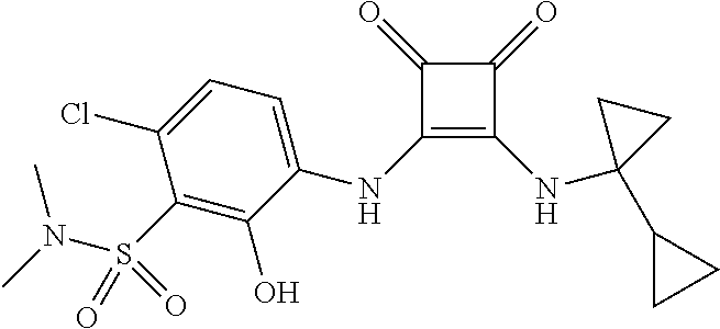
C1(=O)C(NC2=CC=C(Cl)C(S(=O)(N(C)C)=O)=C2O)=C(NC2(C3CC3)CC2)C1=O
